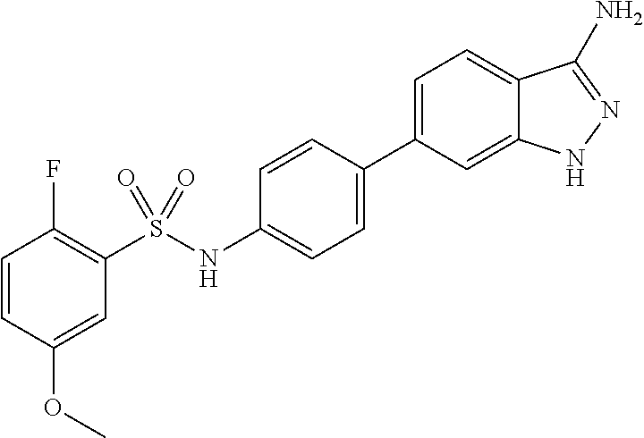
C1=CC(OC)=CC(S(NC2=CC=C(C3=CC=C4C(=C3)NN=C4N)C=C2)(=O)=O)=C1F
